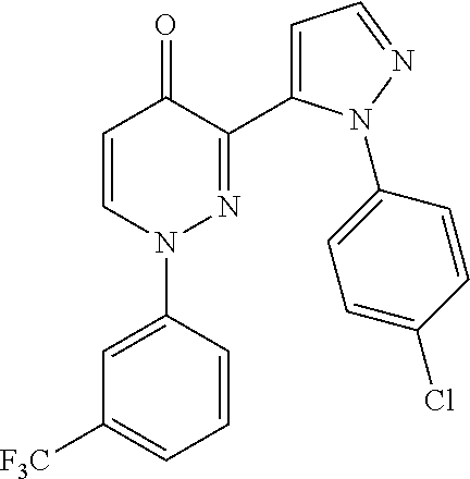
C1=CN(C2=CC([F3C])=CC=C2)N=C(C2=CC=NN2C2=CC=C(Cl)C=C2)C1=O
